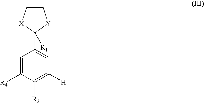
C1C[X]C(C2=CC([H])=C([R3])C([R4])=C2)([R1])[Y]1
